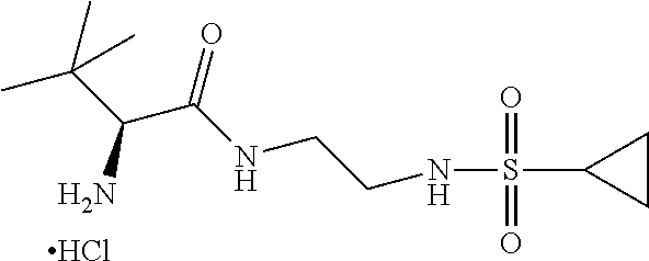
CC(C(C(NCCNS(C1CC1)(=O)=O)=O)N)(C)C.Cl
